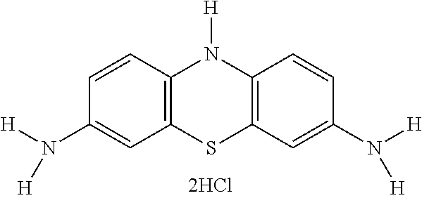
C12=C(C=CC(N([H])[H])=C1)N([H])C1=C(S2)C=C(N([H])[H])C=C1
